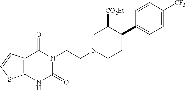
C12=C(C(=O)N(CCN3CCC(C4=CC=C([CF3])C=C4)C([CO2Et])C3)C(=O)N1)C=CS2
